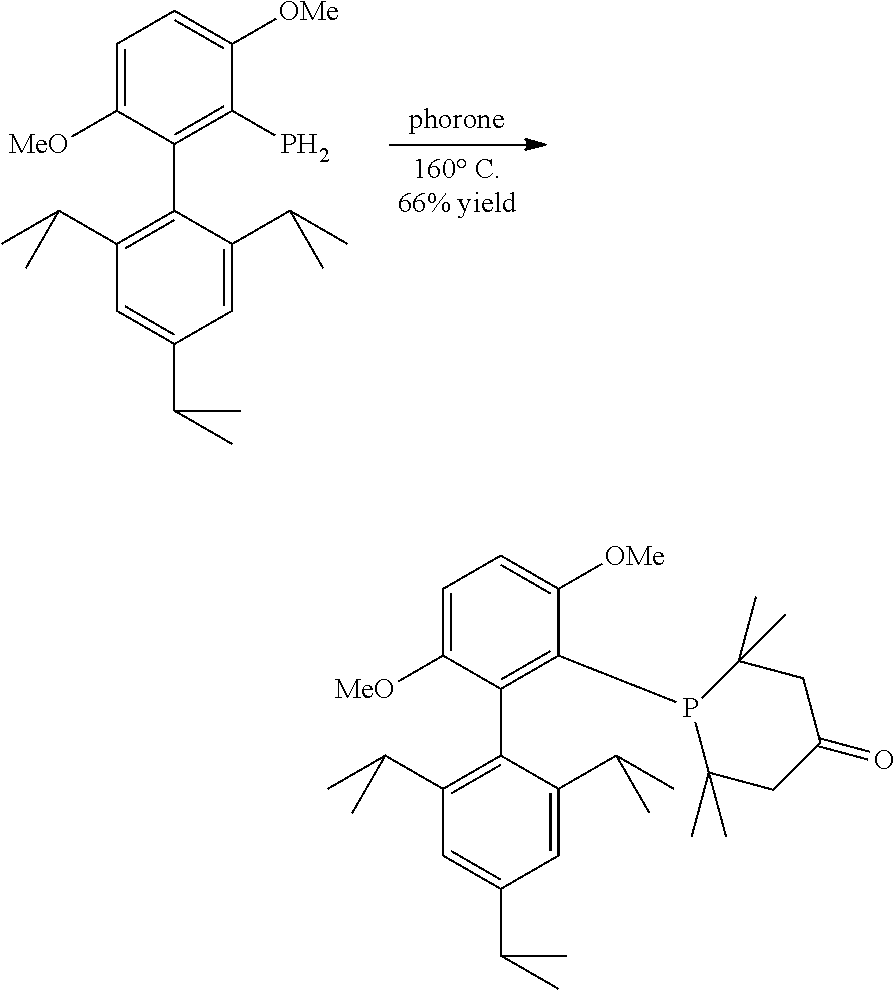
C1(C2=C(P)C([OMe])=CC=C2[MeO])=C(C(C)C)C=C(C(C)C)C=C1C(C)C.C1(C2=C(P3C(C)(C)CC(=O)CC3(C)C)C([OMe])=CC=C2[MeO])=C(C(C)C)C=C(C(C)C)C=C1C(C)C
